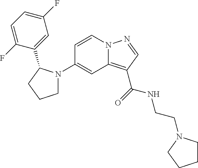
C1(N2CCCC2C2=CC(F)=CC=C2F)=CC2=C(C(=O)NCCN3CCCC3)C=NN2C=C1
